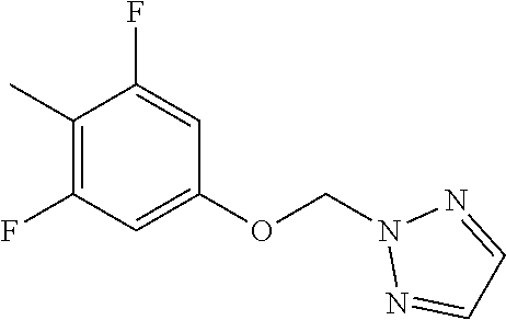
C1(C)=C(F)C=C(OCN2N=CC=N2)C=C1F
